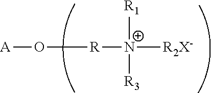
[A]O[R][N+]([R2X-])([R1])[R3]
